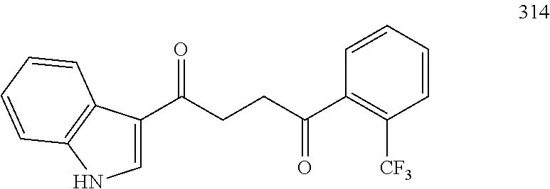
C1(C(CCC(C2=C([CF3])C=CC=C2)=O)=O)=CNC2=C1C=CC=C2
